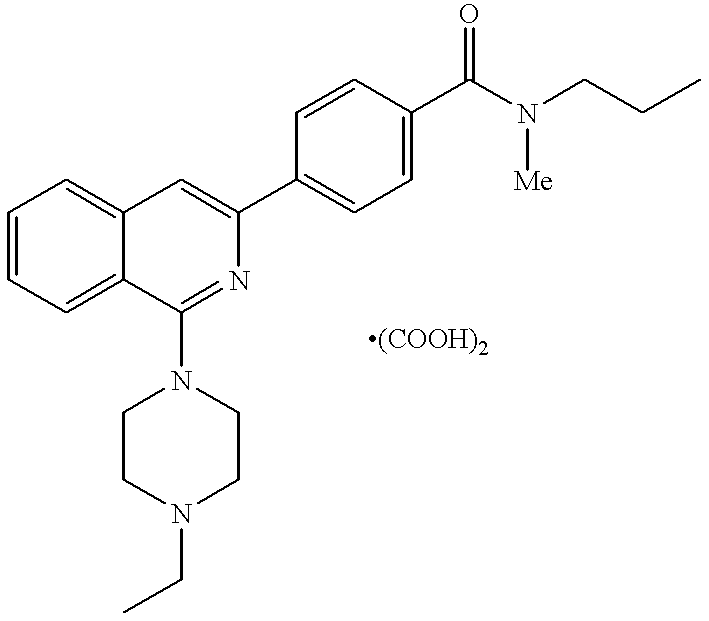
C1=CC=C2C(=C1)C=C(C1=CC=C(C(N(CCC)[Me])=O)C=C1)N=C2N1CCN(CC)CC1
